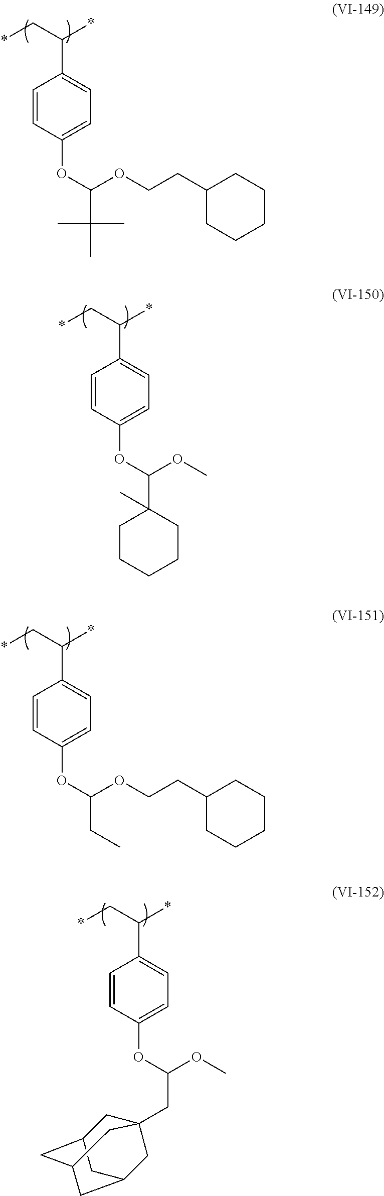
*CC(*)C1=CC=C(OC(OCCC2CCCCC2)C(C)(C)C)C=C1.*CC(*)C1=CC=C(OC(OC)C2(C)CCCCC2)C=C1.*CC(*)C1=CC=C(OC(OCCC2CCCCC2)CC)C=C1.*CC(*)C1=CC=C(OC(OC)CC23CC4CC(CC(C2)C4)C3)C=C1
